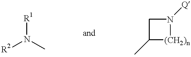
[R1]N([R2])C.C1C(C)[(CH2)n]N1[Q]
